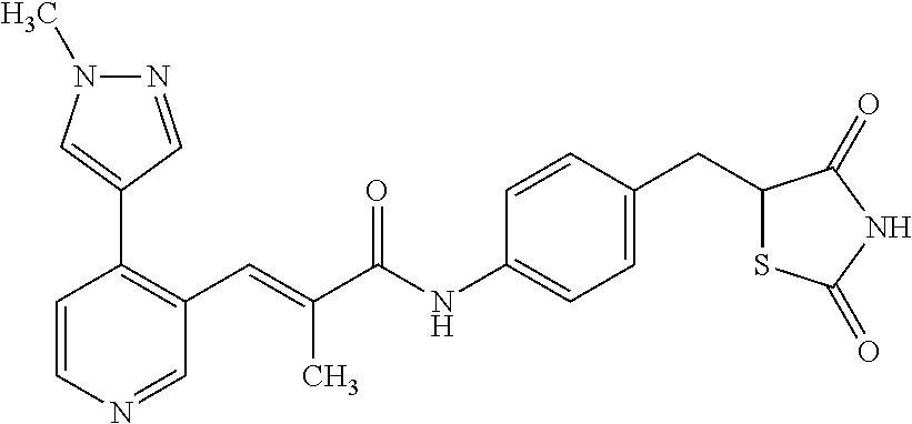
C1=CN=CC(C=C(C(=O)NC2=CC=C(CC3SC(=O)NC3=O)C=C2)C)=C1C1=CN(C)N=C1
